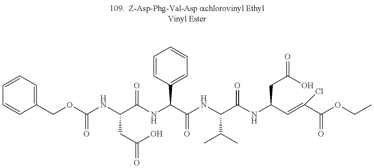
C1=CC=C(COC(NC(C(NC(C(NC(C(NC(C=C(C(OCC)=O)Cl)CC(O)=O)=O)C(C)C)=O)C2=CC=CC=C2)=O)CC(=O)O)=O)C=C1
